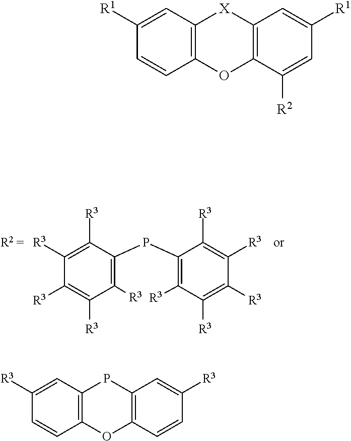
C1([R3])=C(PC2=C([R3])C([R3])=C([R3])C([R3])=C2[R3])C([R3])=C([R3])C([R3])=C1[R3].C12=C(C=C([R1])C=C1)[X]C1=C(O2)C([R2])=CC([R1])=C1.C12=C(C=C([R3])C=C1)PC1=C(O2)C=CC([R3])=C1
